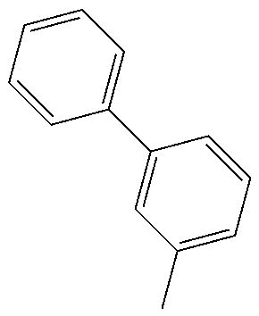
C1=CC=CC=C1C1=CC(C)=CC=C1
